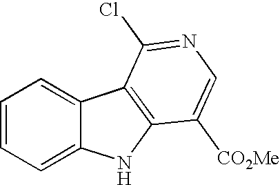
C1=CC=C2C(=C1)C1=C(N2)C([CO2Me])=CN=C1Cl
